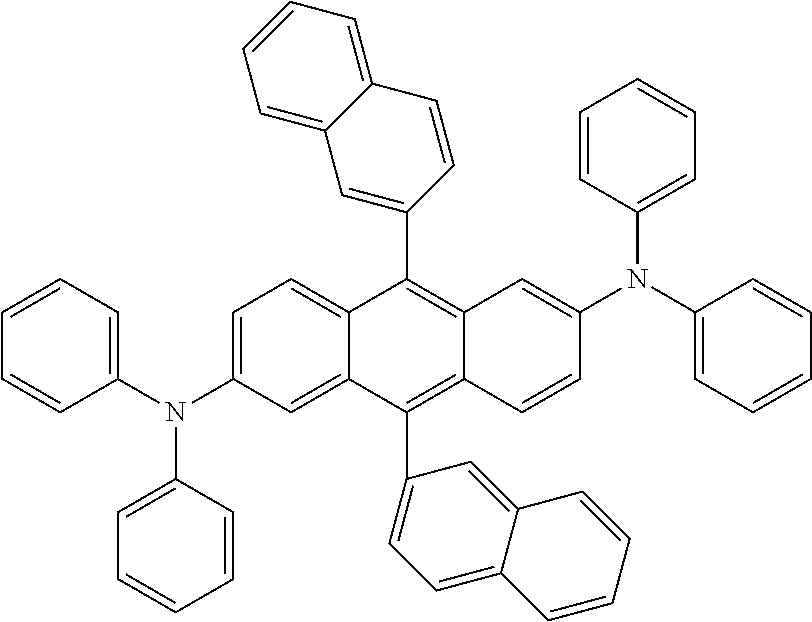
C1(N(C2=CC=CC=C2)C2=CC=C3C(=C2)C(C2=CC=C4C=CC=CC4=C2)=C2C(=C3C3=CC4=CC=CC=C4C=C3)C=C(N(C3=CC=CC=C3)C3=CC=CC=C3)C=C2)=CC=CC=C1
